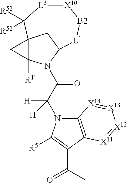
C12([R1])N(C(C(N3C4=C(C(C(C)=O)=C3[R5])[X11]=[X12][X13]=[X14]4)([H])[H])=O)C3CC1(C([R52])([R52])[L3][X10][B2][L1]3)C2
